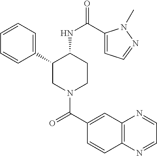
C1=CC=C(C2CN(C(C3=CC4=C(C=C3)N=CC=N4)=O)CCC2NC(=O)C2=CC=NN2C)C=C1
